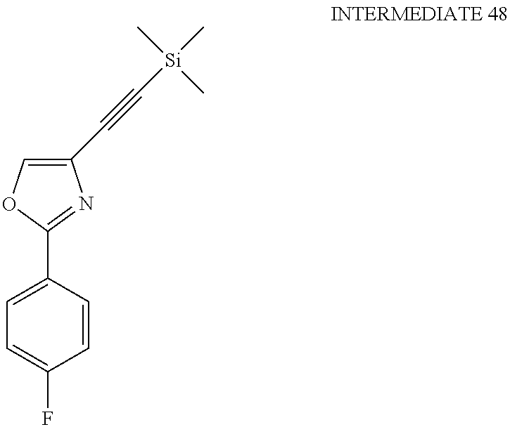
C(C1=COC(C2=CC=C(F)C=C2)=N1)#C[Si](C)(C)C
